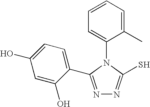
N1=C(C2=CC=C(O)C=C2O)N(C2=CC=CC=C2C)C(S)=N1
